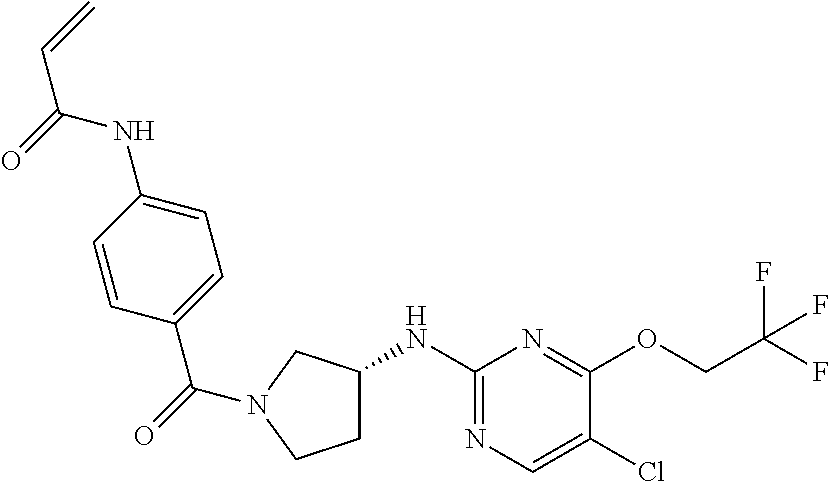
C1=C(NC(C=C)=O)C=CC(C(N2CC(NC3=NC=C(Cl)C(OCC(F)(F)F)=N3)CC2)=O)=C1
